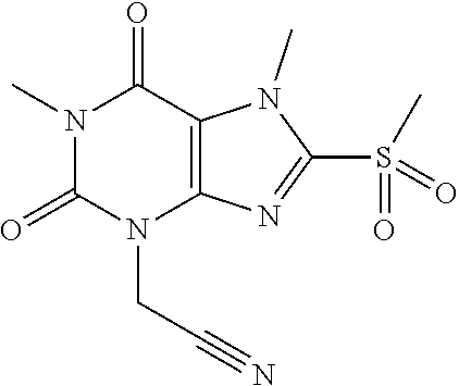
N1(C)C(=O)N(CC#N)C2=C(C1=O)N(C)C(S(=O)(C)=O)=N2
